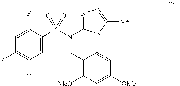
C1(F)=CC(F)=C(Cl)C=C1S(N(C1=NC=C([Me])S1)CC1=C([MeO])C=C([OMe])C=C1)(=O)=O
